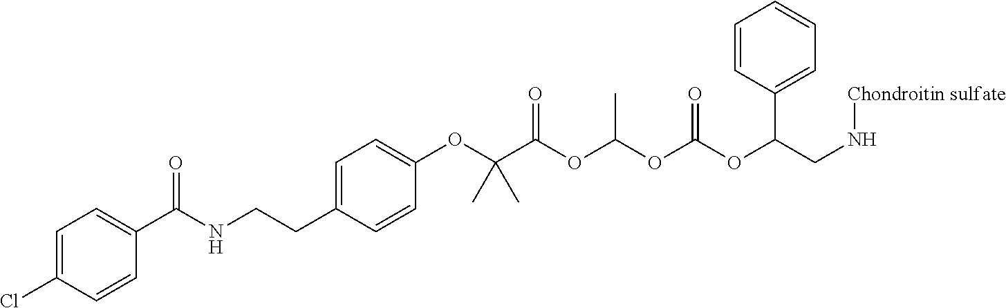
C1=C(Cl)C=CC(C(NCCC2=CC=C(OC(C(OC(OC(OC(CN[Chondroitin sulfate])C3=CC=CC=C3)=O)C)=O)(C)C)C=C2)=O)=C1
